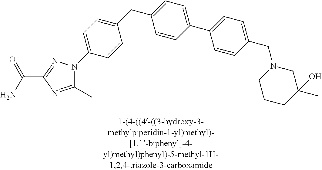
C1(CC2=CC=C(C3=CC=C(CN4CCCC(C)(O)C4)C=C3)C=C2)=CC=C(N2C(C)=NC(C(N)=O)=N2)C=C1
